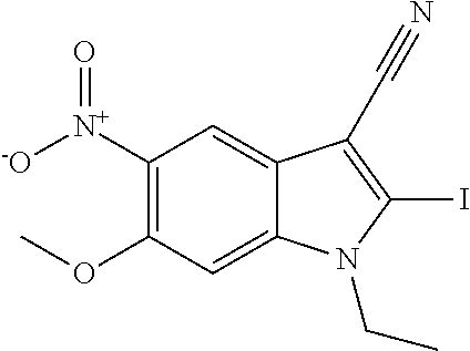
C1([N+](=O)[-O])=C(OC)C=C2C(=C1)C(C#N)=C(I)N2CC
